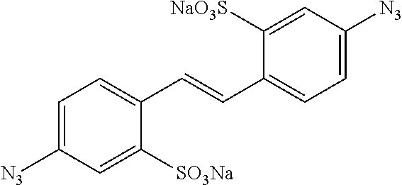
[N3]C1=CC=C(C=CC2=CC=C([N3])C=C2[NaO3S])C([SO3Na])=C1
